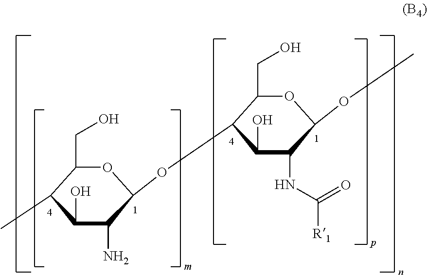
O1C(CO)C(C)C(O)C(N)C1OC1C(CO)OC(OC)C(NC([R1])=O)C1O
